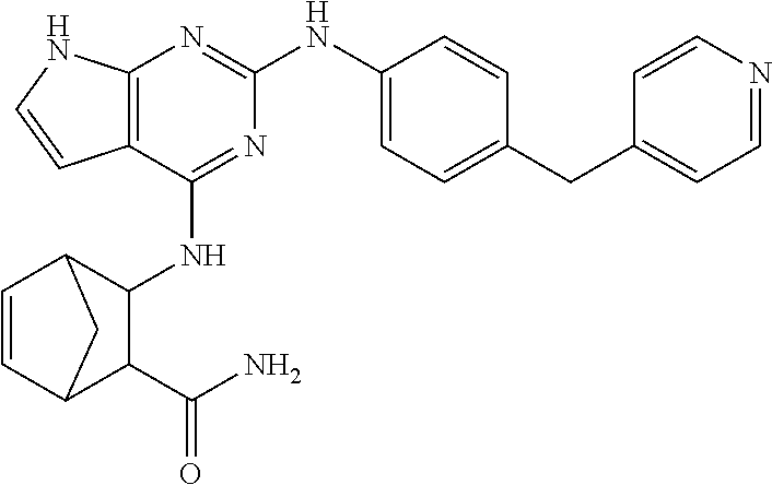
C12=C(N=C(NC3=CC=C(CC4=CC=NC=C4)C=C3)N=C1NC1C3C=CC(C1C(N)=O)C3)NC=C2
